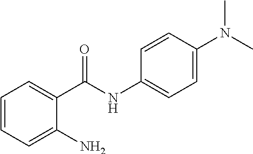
N(C1=CC=C(NC(C2=CC=CC=C2N)=O)C=C1)(C)C
